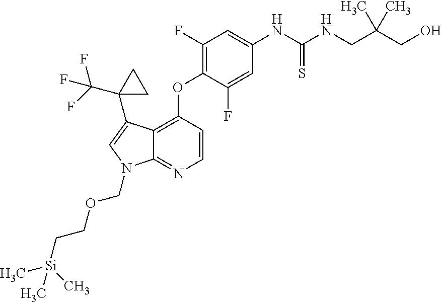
C1(F)=C(OC2=C3C(=NC=C2)N(COCC[Si](C)(C)C)C=C3C2(C(F)(F)F)CC2)C(F)=CC(NC(=S)NCC(CO)(C)C)=C1
